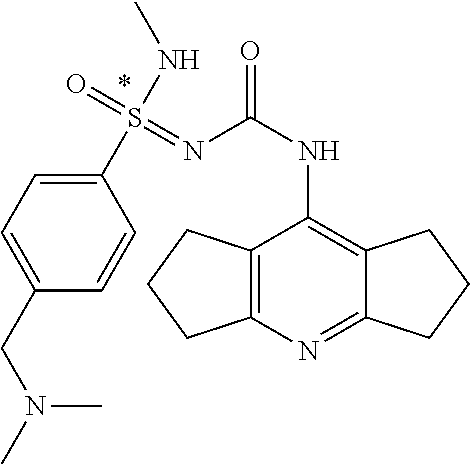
C12=C(N=C3C(=C1NC(=O)N=S(=O)(NC)C1=CC=C(CN(C)C)C=C1)CCC3)CCC2
